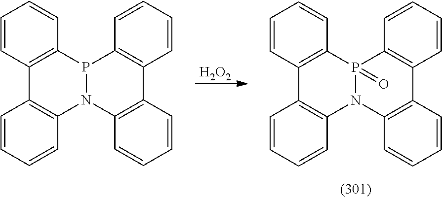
C1=CC2=C(C=C1)P1N(C3=C2C=CC=C3)C2=C(C=CC=C2)C2=C1C=CC=C2.C1=CC2=C(C=C1)P1(=O)N(C3=C2C=CC=C3)C2=C(C=CC=C2)C2=C1C=CC=C2.[H2O2]
